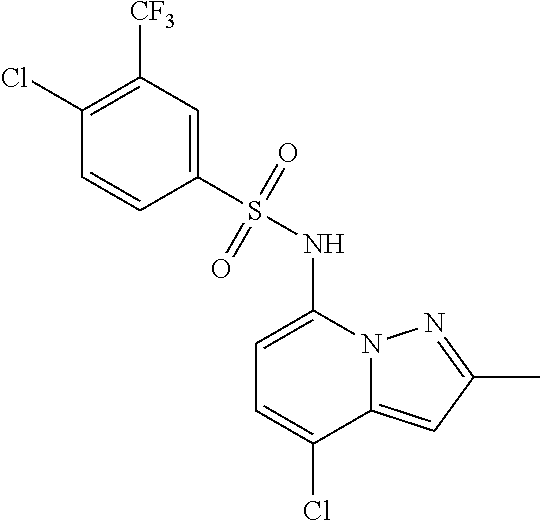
C1=C(NS(C2=CC([CF3])=C(Cl)C=C2)(=O)=O)N2C(=CC(C)=N2)C(Cl)=C1
